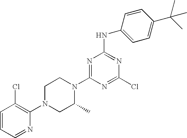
C1=CC=NC(N2CC(C)N(C3=NC(NC4=CC=C(C(C)(C)C)C=C4)=NC(Cl)=N3)CC2)=C1Cl
